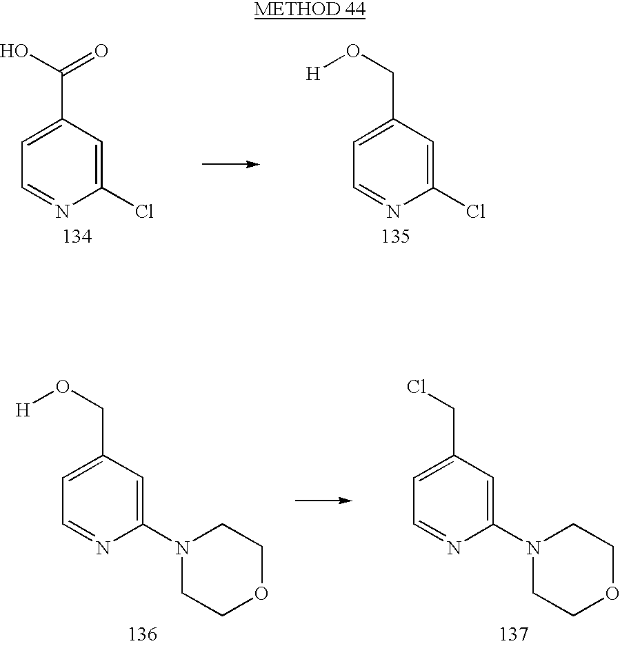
C1(Cl)=CC(C(O)=O)=CC=N1.C1(Cl)=CC(CO[H])=CC=N1.C1(N2CCOCC2)=CC(CCl)=CC=N1.C1(N2CCOCC2)=CC(CO[H])=CC=N1
